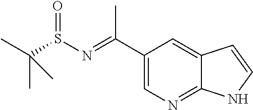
C1(C(=NS(C(C)(C)C)=O)C)=CN=C2C(=C1)C=CN2
